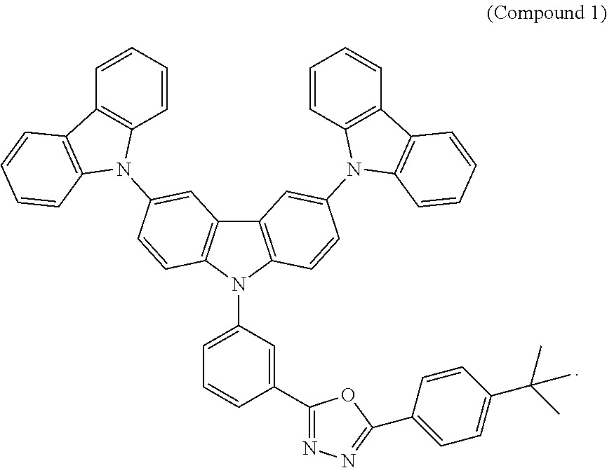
C1=CC=CC2=C1C1=C(C=CC=C1)N2C1=CC2=C(N(C3=CC=CC(C4=NN=C(C5=CC=C(C(C)(C)C)C=C5)O4)=C3)C3=C2C=C(N2C4=C(C=CC=C4)C4=C2C=CC=C4)C=C3)C=C1
